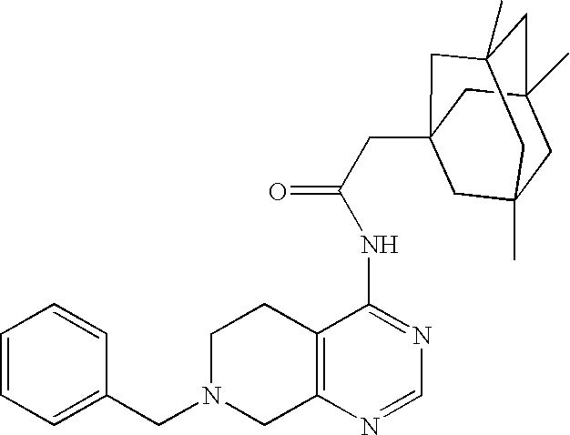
C1N(CC2=CC=CC=C2)CC2=C(C1)C(NC(=O)CC13CC4(C)CC(C)(CC(C)(C1)C4)C3)=NC=N2
